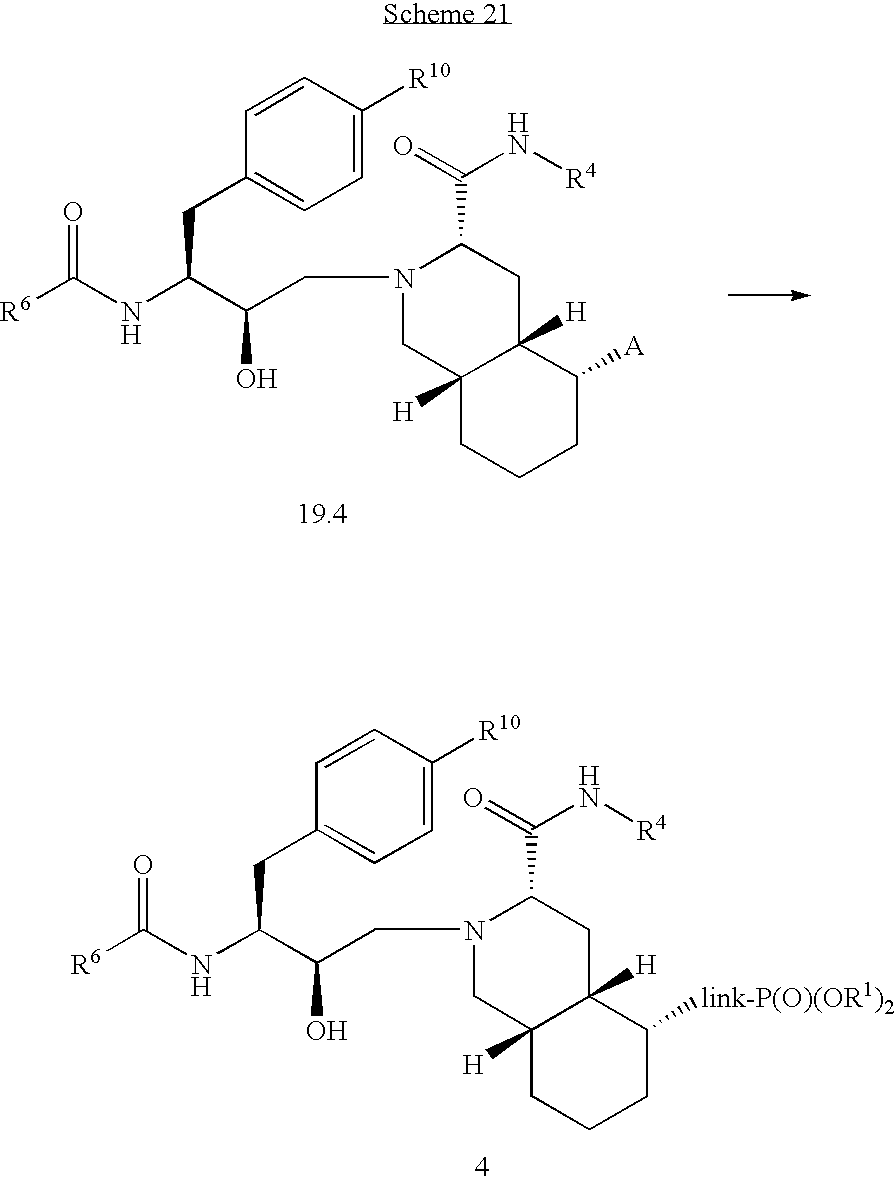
[R6]C(NC(C(CN1CC2([H])C([H])(CC1C(N[R4])=O)C([link-P(O)(OR1)2])CCC2)O)CC1=CC=C([R10])C=C1)=O.[R6]C(NC(C(CN1CC2([H])C([H])(CC1C(N[R4])=O)C([A])CCC2)O)CC1=CC=C([R10])C=C1)=O
